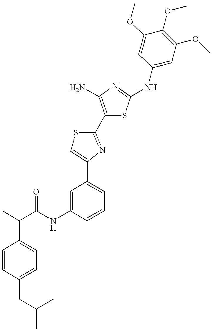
C(NC1=CC(C2=CSC(C3=C(N)N=C(NC4=CC(OC)=C(OC)C(OC)=C4)S3)=N2)=CC=C1)(=O)C(C)C1=CC=C(CC(C)C)C=C1
